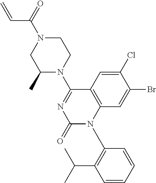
C1(C)N(C2=NC(=O)N(C3=C(C(C)C)C=CC=C3)C3=C2C=C(Cl)C(Br)=C3)CCN(C(=O)C=C)C1
